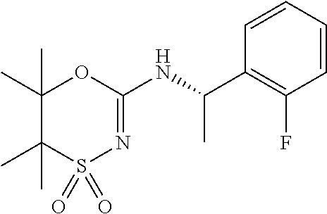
C1(C(NC2=NS(=O)(=O)C(C)(C)C(C)(C)O2)C)=C(F)C=CC=C1
